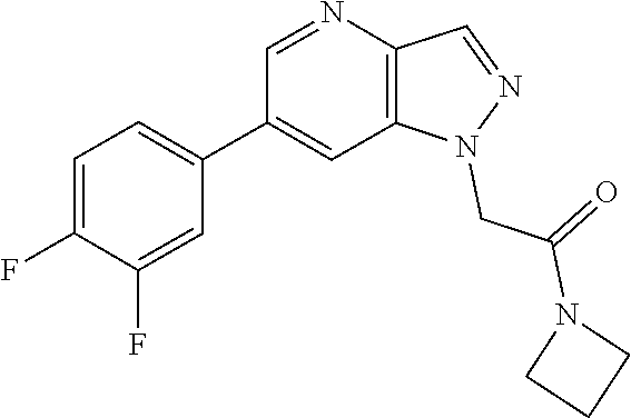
C1(C2=CC3=C(N=C2)C=NN3CC(N2CCC2)=O)=CC=C(F)C(F)=C1
